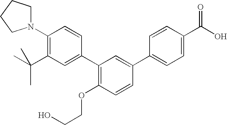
C1(N2CCCC2)=C(C(C)(C)C)C=C(C2=C(OCCO)C=CC(C3=CC=C(C(O)=O)C=C3)=C2)C=C1
